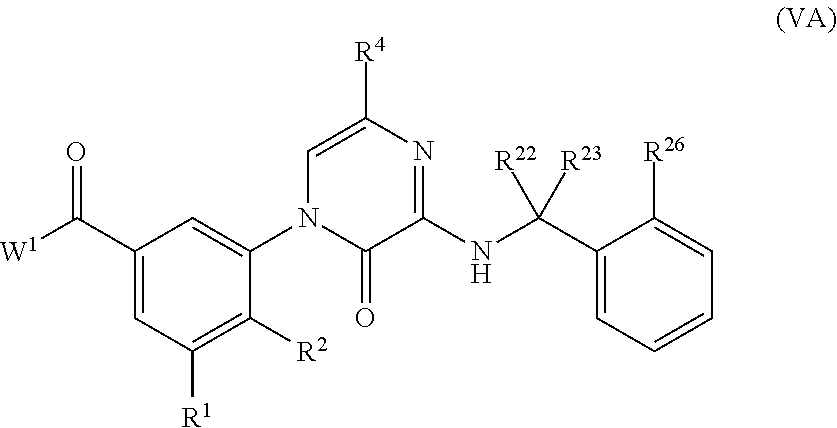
C1(C([W1])=O)=CC([R1])=C([R2])C(N2C(=O)C(NC(C3=CC=CC=C3[R26])([R22])[R23])=NC([R4])=C2)=C1
